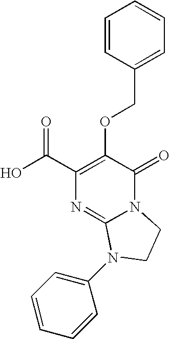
OC(C1=C(OCC2=CC=CC=C2)C(=O)N2C(=N1)N(C1=CC=CC=C1)CC2)=O
